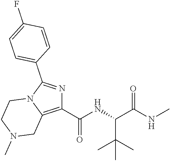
C1(C(NC(C(NC)=O)C(C)(C)C)=O)=C2N(C(C3=CC=C(F)C=C3)=N1)CCN(C)C2
